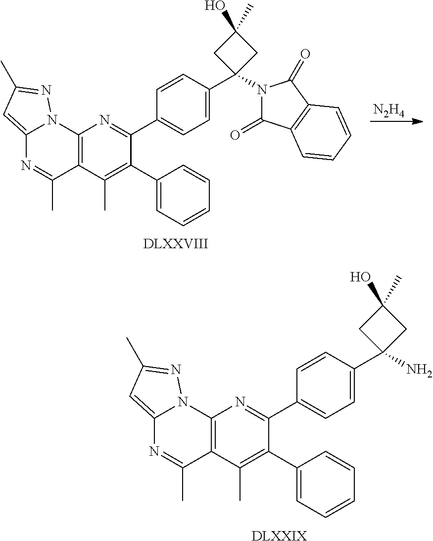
[DLXXIX].C12=CC(C)=NN1C1=C(C(C)=N2)C(C)=C(C2=CC=CC=C2)C(C2=CC=C(C3(N)CC(O)(C)C3)C=C2)=N1.[N2H4].[DLXXVIII].C12=CC(C)=NN1C1=C(C(C)=N2)C(C)=C(C2=CC=CC=C2)C(C2=CC=C(C3(N4C(=O)C5=C(C4=O)C=CC=C5)CC(O)(C)C3)C=C2)=N1
